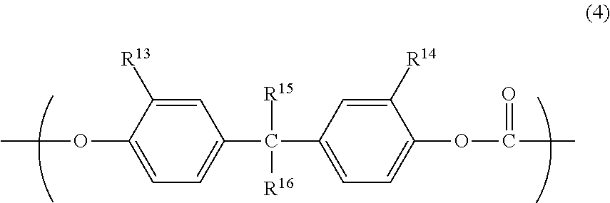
C1=C([R13])C(OC)=CC=C1C(C1=CC=C(OC(=O)C)C([R14])=C1)([R15])[R16]
